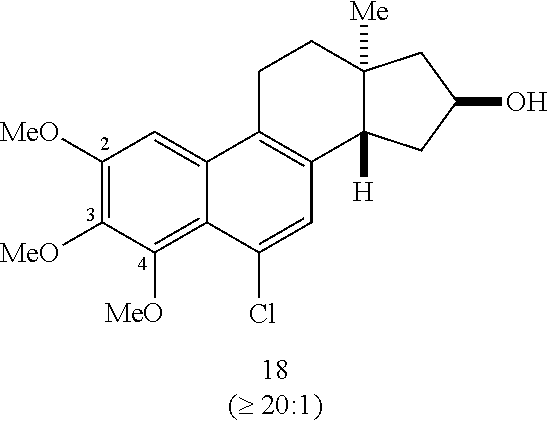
C1([MeO])=C([MeO])C([MeO])=C2C(=C1)C1=C(C3([H])C([Me])(CC1)CC(O)C3)C=C2Cl
